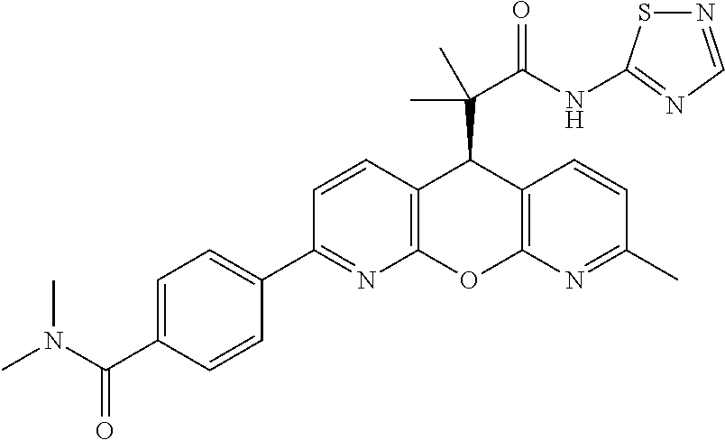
CN(C(C1=CC=C(C2=NC3=C(C=C2)C(C(C(NC2=NC=NS2)=O)(C)C)C2=C(O3)N=C(C)C=C2)C=C1)=O)C
